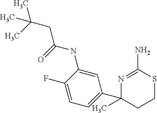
N(C1=CC(C2(C)CCSC(N)=N2)=CC=C1F)C(=O)CC(C)(C)C
